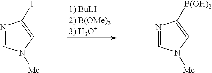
N1=CN([Me])C=C1I.N1=CN([Me])C=C1[B(OH)2]
